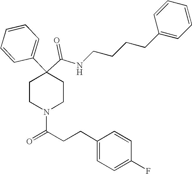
N(C(C1(C2=CC=CC=C2)CCN(C(=O)CCC2=CC=C(F)C=C2)CC1)=O)CCCCC1=CC=CC=C1
